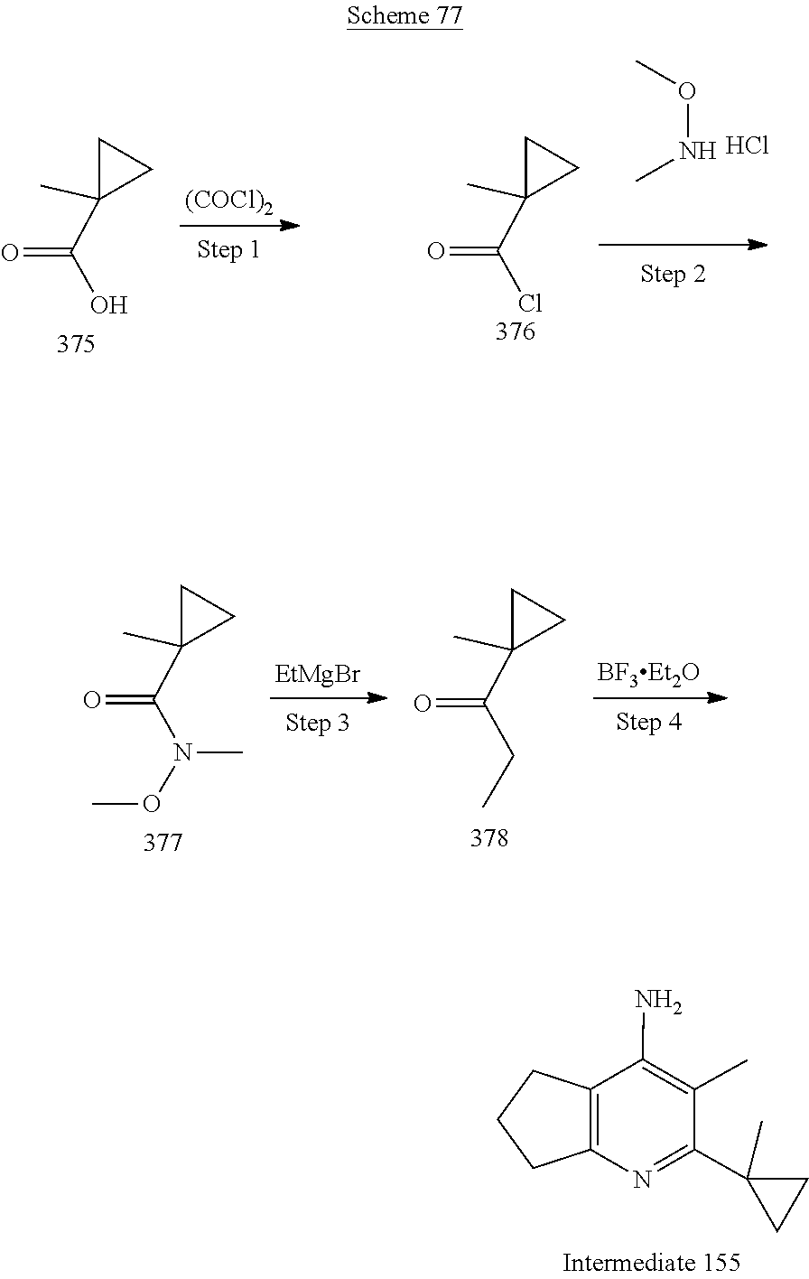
[(COCl)2].CONC.ClC(=O)C1(C)CC1.OC(=O)C1(C)CC1.Cl.[EtMgBr].[BF3Et2O].N(C)(OC)C(=O)C1(C)CC1.C(C)C(=O)C1(C)CC1.C1(C2(C)CC2)=NC2=C(C(N)=C1C)CCC2
